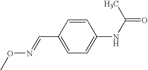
CON=CC1=CC=C(NC(=O)C)C=C1
